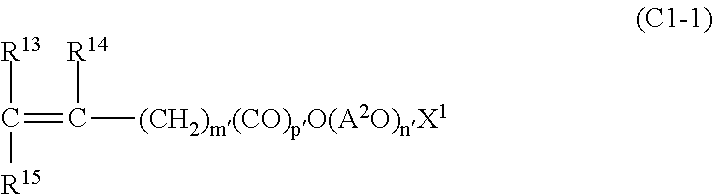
C(=C([(CH2)m(CO)pO(A2O)nX1])[R14])([R13])[R15]
